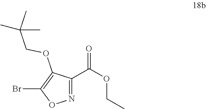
N1=C(C(=O)OCC)C(OCC(C)(C)C)=C(Br)O1
